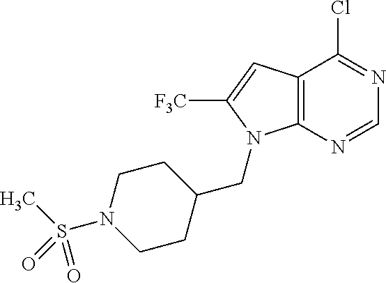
C12=C(N=CN=C1Cl)N(CC1CCN(S(C)(=O)=O)CC1)C([F3C])=C2
